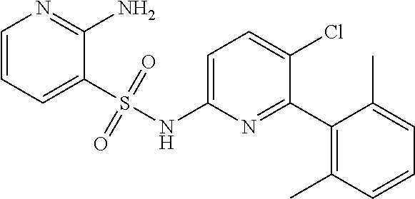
C1=CC=C(S(NC2=CC=C(Cl)C(C3=C(C)C=CC=C3C)=N2)(=O)=O)C(N)=N1
